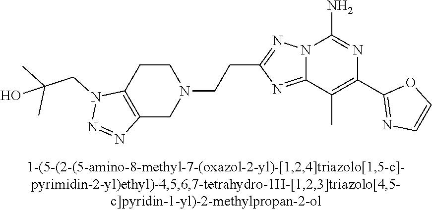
C1(C2=NC=CO2)=C(C)C2=NC(CCN3CCC4=C(C3)N=NN4CC(C)(C)O)=NN2C(N)=N1
